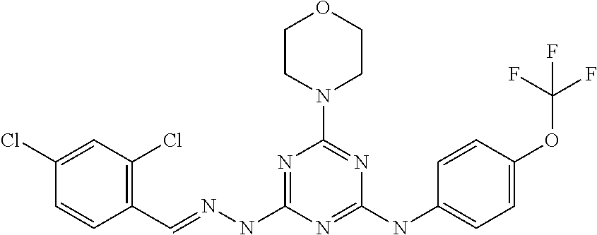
C1=CC(C=NNC2=NC(N3CCOCC3)=NC(NC3=CC=C(OC(F)(F)F)C=C3)=N2)=C(Cl)C=C1Cl
